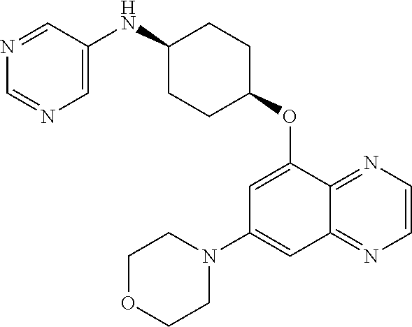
N1=CC(NC2CCC(OC3=CC(N4CCOCC4)=CC4=NC=CN=C34)CC2)=CN=C1
